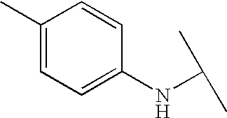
C1(C)=CC=C(NC(C)C)C=C1
